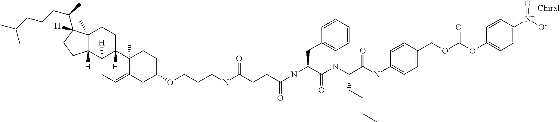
C12(C)C([H])(C3([H])C([H])(CC1)C1(C)C(=CC3)CC(OCCCNC(=O)CCC(=O)NC(CC3=CC=CC=C3)C(NC(C(NC3=CC=C(COC(OC4=CC=C([N+]([O-])=O)C=C4)=O)C=C3)=O)CCCC)=O)CC1)CCC2(C(C)CCCC(C)C)[H]
